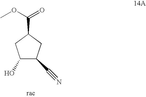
O(C(=O)C1CC(O)C(C#N)C1)C
